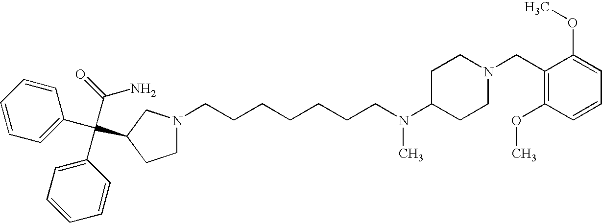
C1=CC=C(C(C2=CC=CC=C2)(C(=O)N)C2CN(CCCCCCCN(C3CCN(CC4=C(OC)C=CC=C4OC)CC3)C)CC2)C=C1
